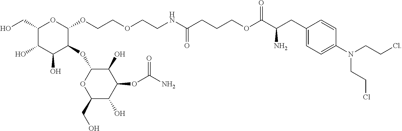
C1(CO)C(O)C(O)C(OC2C(O)C(OC(N)=O)C(O)C(CO)O2)C(OCCOCCNC(CCCOC(C(CC2=CC=C(N(CCCl)CCCl)C=C2)N)=O)=O)O1
